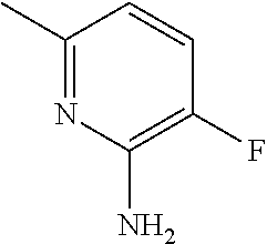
C1(C)=NC(N)=C(F)C=C1
